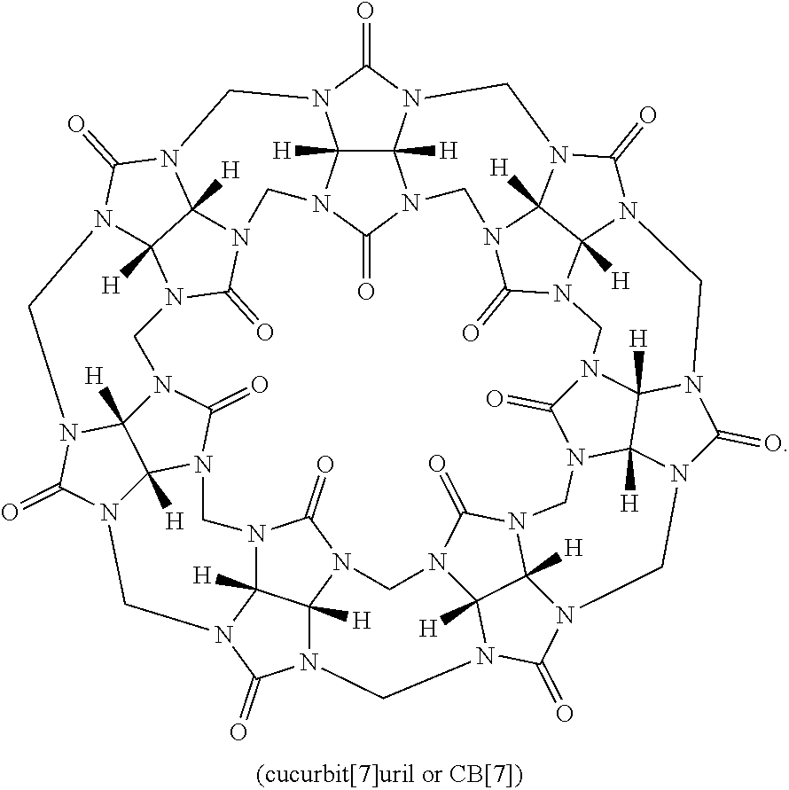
N12C3([H])C4([H])N(C1=O)CN1C5([H])C6([H])N(C1=O)CN1C7([H])C8([H])N(C1=O)CN1C9([H])C%10([H])N(C1=O)CN1C%11([H])C%12([H])N(C1=O)CN1C(=O)N%13CN%14C(=O)N(C2)C2([H])C%14([H])N%14C(=O)N2CN3C(=O)N4CN5C(=O)N6CN7C(=O)N8CN9C(=O)N%10CN%11C(=O)N%12CN2C1([H])C%13([H])N(C2=O)C%14
